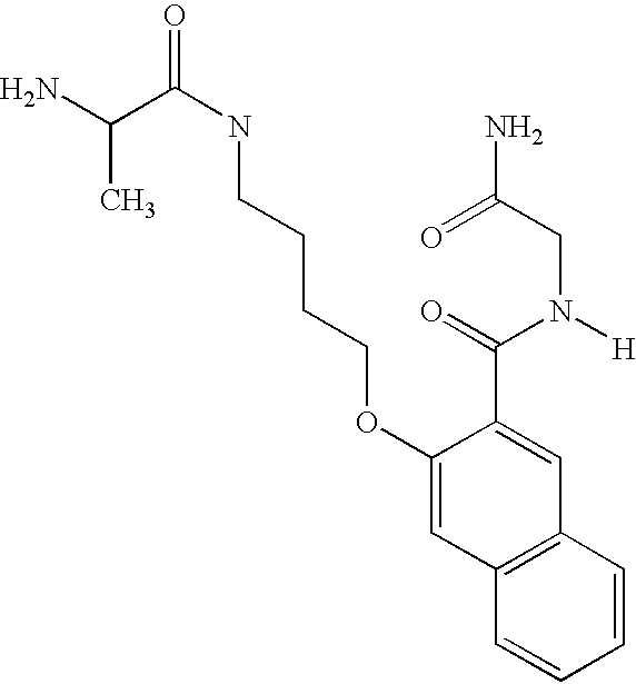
C(C(NCCCCOC1=CC2=C(C=C1C(=O)N([H])CC(N)=O)C=CC=C2)=O)(C)N
